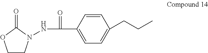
C1CN(NC(C2=CC=C(CCC)C=C2)=O)C(=O)O1
